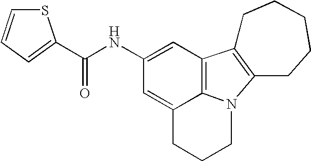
C1(NC(=O)C2=CC=CS2)=CC2=C3C(=C1)CCCN3C1=C2CCCCC1
